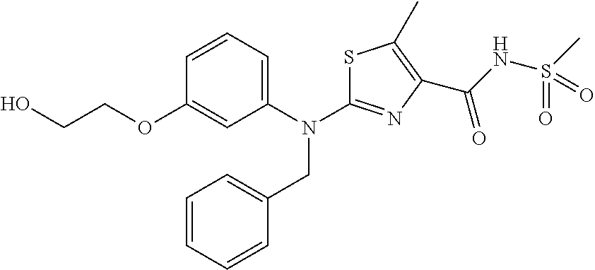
C1=CC=C(N(C2=NC(C(NS(C)(=O)=O)=O)=C(C)S2)CC2=CC=CC=C2)C=C1OCCO
